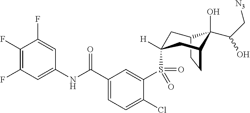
C12CCC(CC(S(C3=CC(C(NC4=CC(F)=C(F)C(F)=C4)=O)=CC=C3Cl)(=O)=O)([H])C1)C2(O)C(C[N3])O
